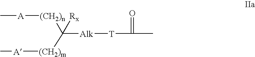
C[A][(CH2)n]C([(CH2)m][A]C)([Alk][T]C(C)=O)[Rx]
